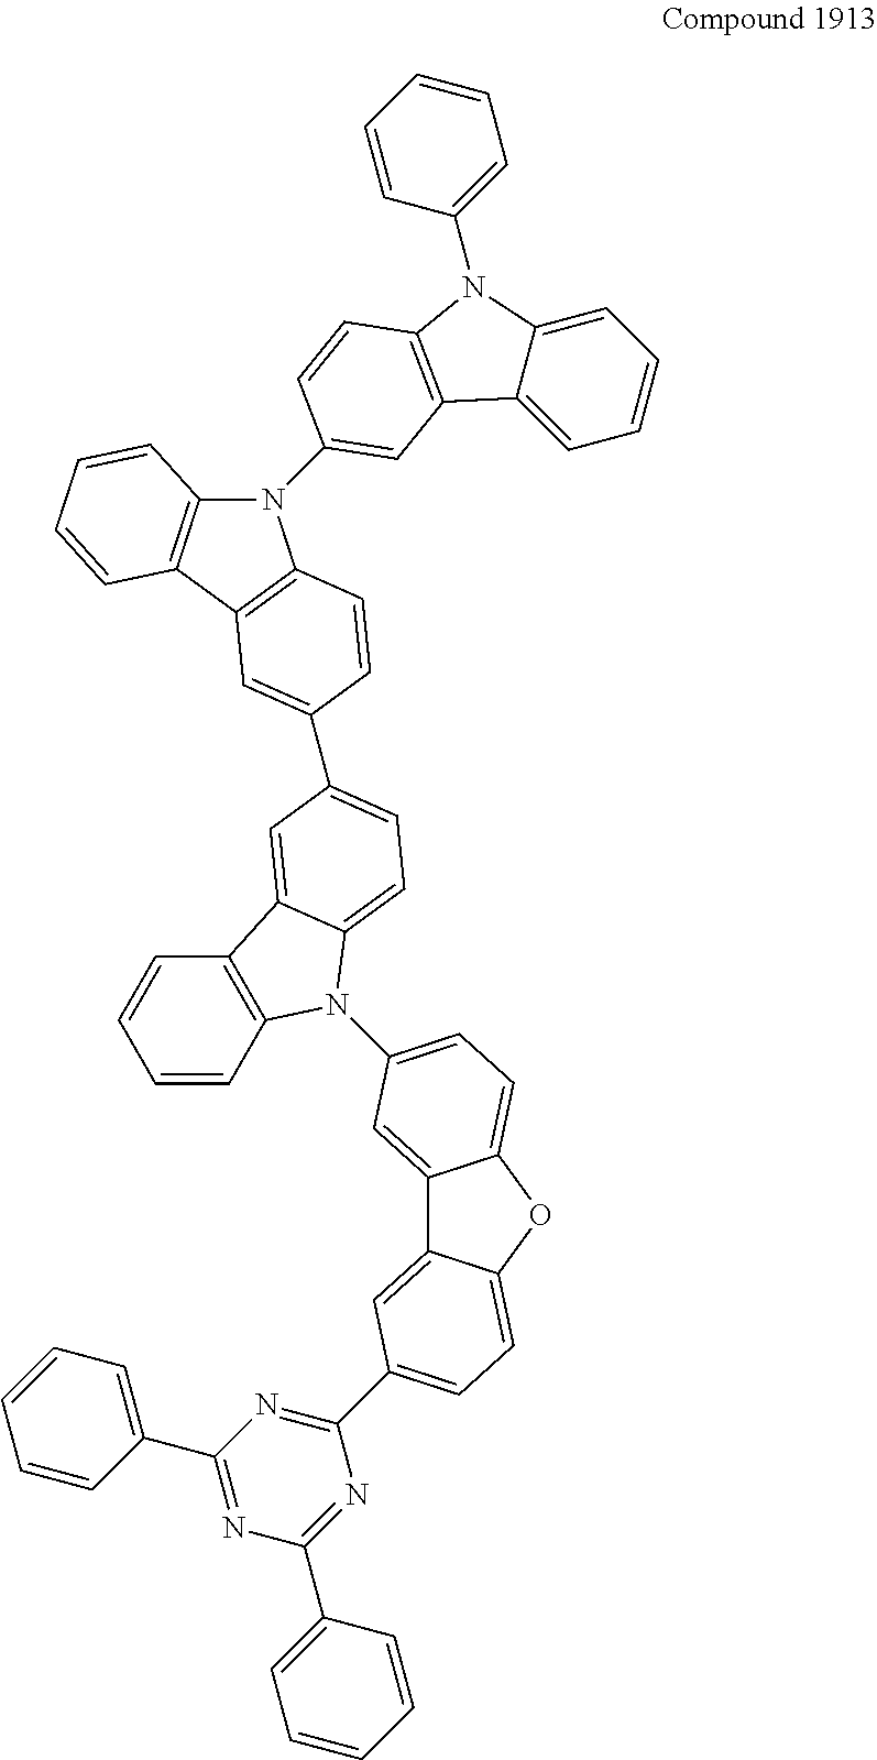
C1=CC2=C(C=C1)C1=CC(C3=CC4=C(N(C5=CC6=C(N(C7=CC=CC=C7)C7=CC=CC=C76)C=C5)C5=C4C=CC=C5)C=C3)=CC=C1N2C1=CC=C2C(=C1)C1=CC(C3=NC(C4=CC=CC=C4)=NC(C4=CC=CC=C4)=N3)=CC=C1O2
